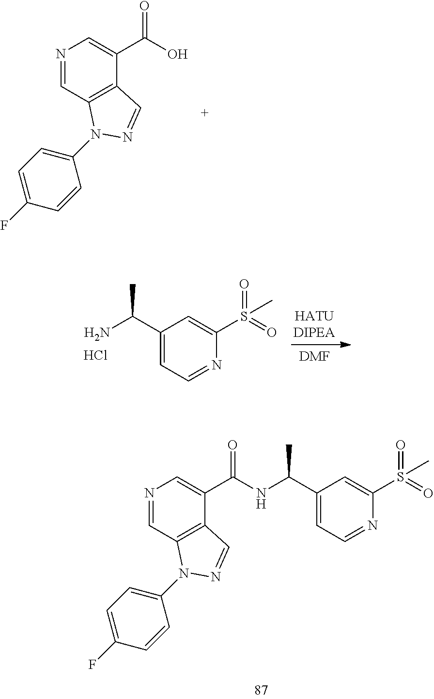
N1=CC2=C(C(C(=O)O)=C1)C=NN2C1=CC=C(F)C=C1.C1(C(C)NC(C2=CN=CC3=C2C=NN3C2=CC=C(F)C=C2)=O)=CC=NC(S(=O)(=O)C)=C1.[DMF].C1(C(C)N)=CC=NC(S(=O)(=O)C)=C1.Cl
